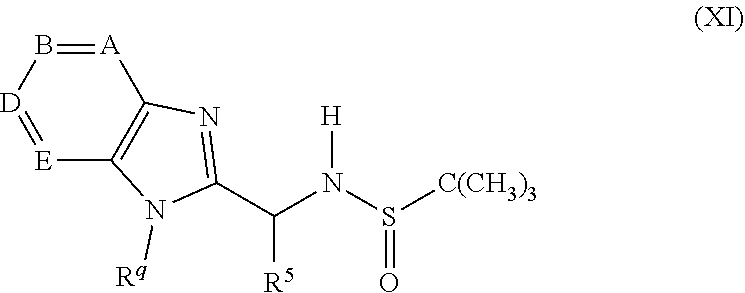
[A]1=B[D]=[E]C2=C1N=C(C(N(S([C(CH3)3])=O)[H])[R5])N2[Rq]
